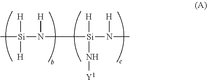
C[Si](N([H])[Si](N(C)[H])([H])N[Y1])([H])[H]
